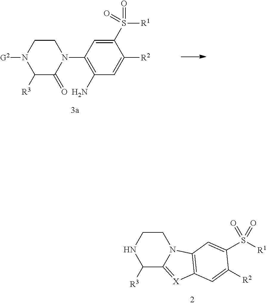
C1CNC([R3])C2=[X]C3=C(N12)C=C(S([R1])(=O)=O)C([R2])=C3.C1(S(=O)([R1])=O)=CC(N2CCN([G2])C([R3])C2=O)=C(N)C=C1[R2]
